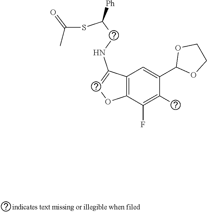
C12=C(C(F)=C(F)C(C3OCCO3)=C1)OC=C2NCC(SC(C)=O)[Ph]
